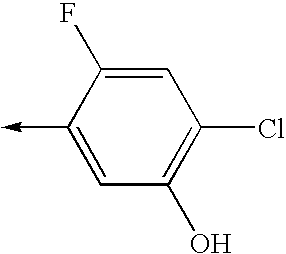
C1(->C)=CC(O)=C(Cl)C=C1F
